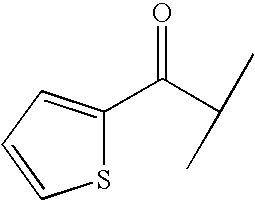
C1(C(C(C)C)=O)=CC=CS1
